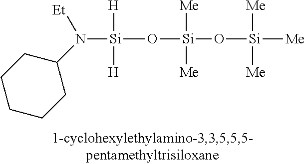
[Si](O[Si](O[Si]([Me])([Me])[Me])([Me])[Me])([H])([H])N(C1CCCCC1)[Et]
